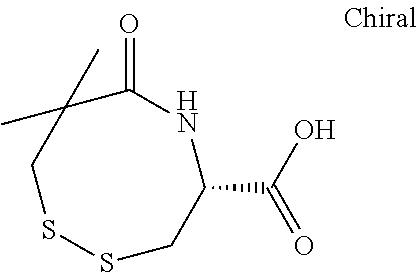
C1(=O)C(C)(C)CSSCC(C(=O)O)N1
